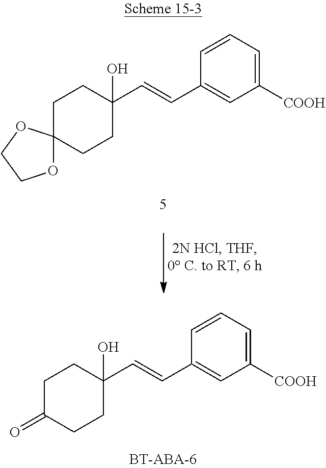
C1C(=O)CCC(C=CC2=CC([COOH])=CC=C2)(O)C1.C1C2(CCC(C=CC3=CC([COOH])=CC=C3)(O)C1)OCCO2
